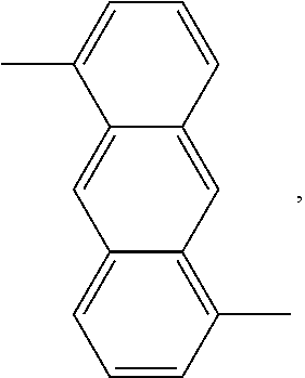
C1=CC(C)=C2C(=C1)C=C1C(=C2)C=CC=C1C
